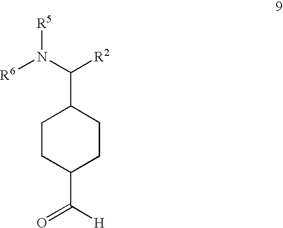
C1CC(C([H])=O)CCC1C(N([R6])[R5])[R2]
